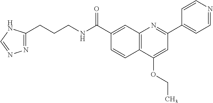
C1(C(NCCCC2=NN=CN2)=O)=CC2=C(C=C1)C(OCC)=CC(C1=CC=NC=C1)=N2
